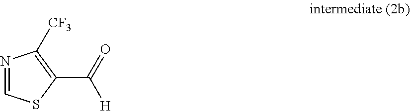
N1=CSC(C([H])=O)=C1[CF3]
